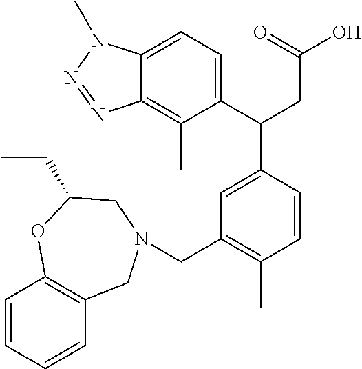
C1(C(CC(=O)O)C2=CC(CN3CC4=C(C=CC=C4)OC(CC)C3)=C(C)C=C2)=CC=C2C(=C1C)N=NN2C
